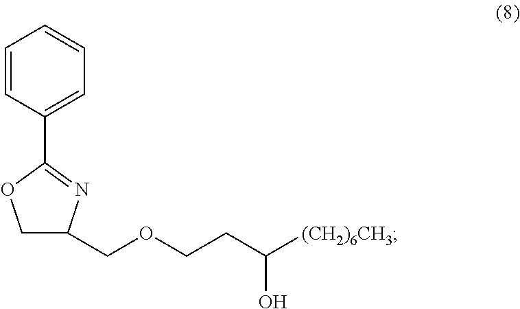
C1=CC(C2=NC(COCCC([(CH2)6CH3])O)CO2)=CC=C1
